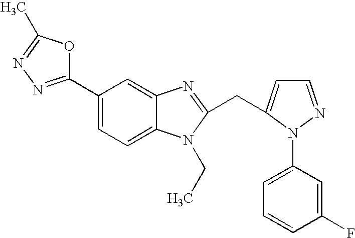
C1(C2=NN=C(C)O2)=CC=C2C(=C1)N=C(CC1=CC=NN1C1=CC=CC(F)=C1)N2CC
